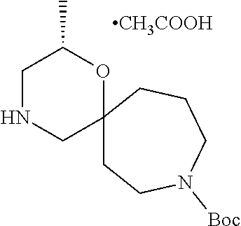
[CH3COOH].C12(OC(C)CNC1)CCN([Boc])CCC2
